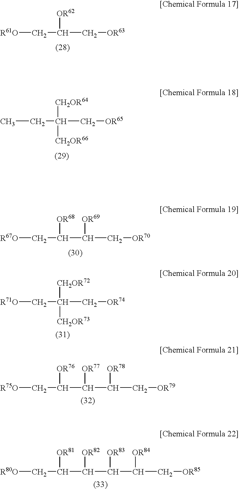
[R61O]CC([OR62])C[OR63].CCC([CH2OR64])(C[OR65])[CH2OR66].[R67O]CC([OR68])C([OR69])C[OR70].[R75O]CC([OR76])C([OR77])C([OR78])C[OR79].[R80O]CC([OR81])C([OR82])C([OR83])C(C[OR85])[OR84].[R71O]CC([CH2OR72])(C[OR74])[CH2OR73]
